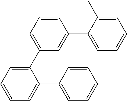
C1=C(C2=CC=CC=C2C2=CC=CC=C2)C=C(C2=CC=CC=C2C)C=C1
